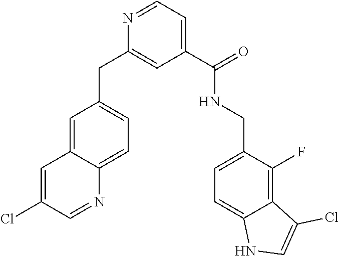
C1=C(Cl)C=NC2=CC=C(CC3=CC(C(=O)NCC4=CC=C5C(=C4F)C(Cl)=CN5)=CC=N3)C=C12
